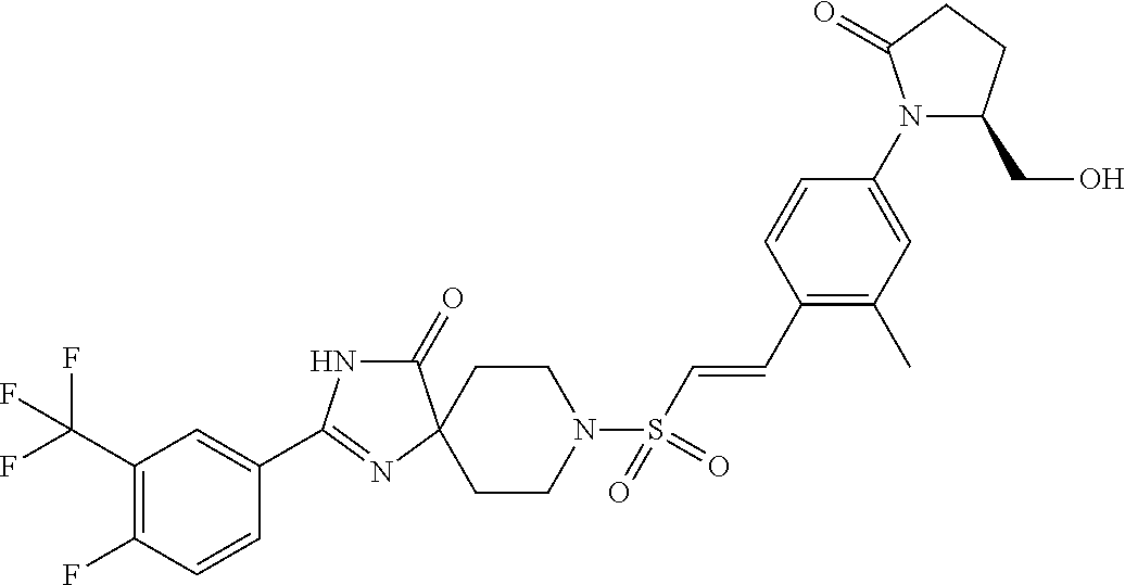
C1(C(F)(F)F)=C(F)C=CC(C2=NC3(CCN(S(C=CC4=C(C)C=C(N5C(CO)CCC5=O)C=C4)(=O)=O)CC3)C(=O)N2)=C1
